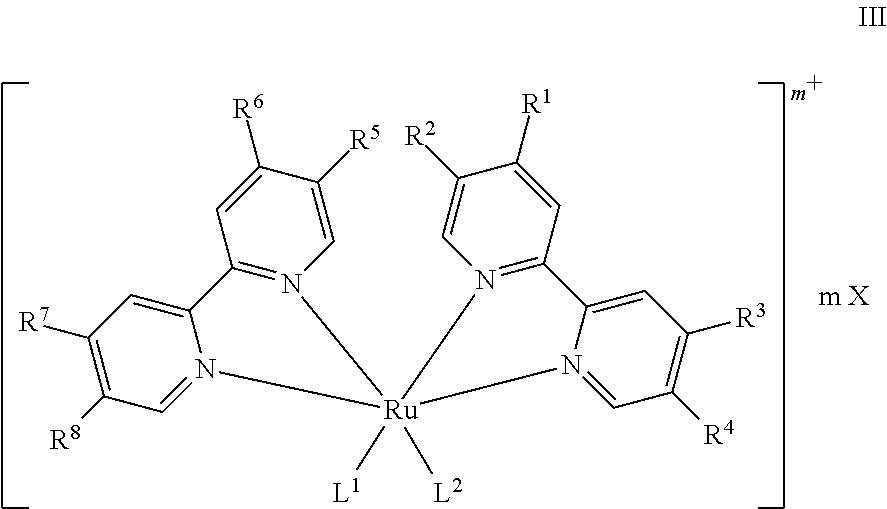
C1=C([R5])C([R6])=CC2=N1[Ru]1([L1])([L2])(N3=CC([R8])=C([R7])C=C23)N2=C(C=C([R1])C([R2])=C2)C2=CC([R3])=C([R4])C=N21
